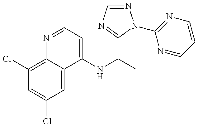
C1(Cl)=C2C(=CC(Cl)=C1)C(NC(C)C1=NC=NN1C1=NC=CC=N1)=CC=N2
